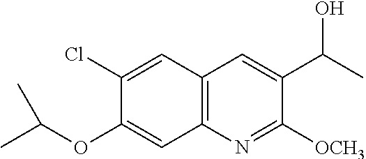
C1(Cl)=CC2=C(C=C1OC(C)C)N=C([OCH3])C(C(C)O)=C2
